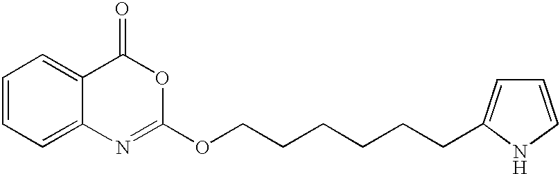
C1=CC=C2C(=C1)C(=O)OC(OCCCCCCC1=CC=CN1)=N2
